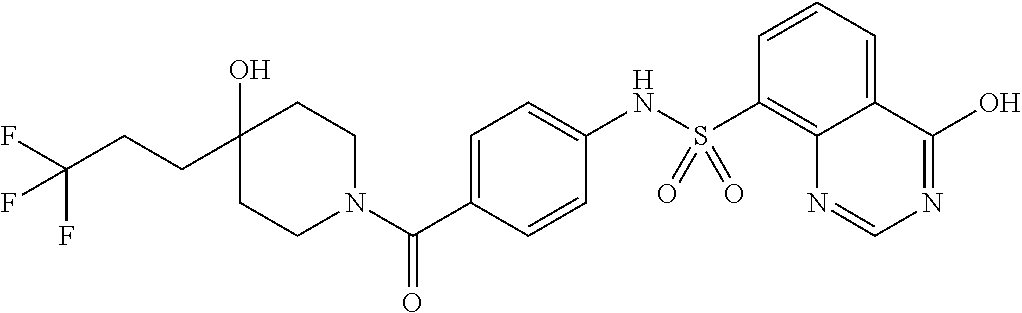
C1CN(C(C2=CC=C(NS(C3=C4C(=CC=C3)C(O)=NC=N4)(=O)=O)C=C2)=O)CCC1(O)CCC(F)(F)F
